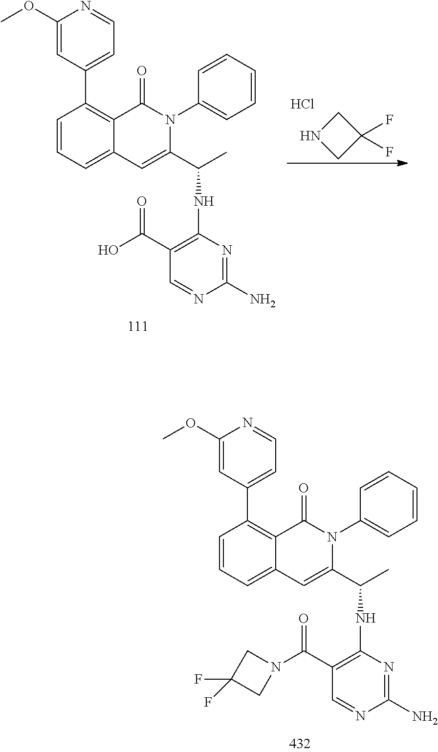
N1CC(F)(F)C1.Cl.C1=CC=C2C(=C1C1=CC=NC(OC)=C1)C(=O)N(C1=CC=CC=C1)C(C(C)NC1=C(C(O)=O)C=NC(N)=N1)=C2.C1=CC=C2C(=C1C1=CC=NC(OC)=C1)C(=O)N(C1=CC=CC=C1)C(C(C)NC1=C(C(N3CC(F)(F)C3)=O)C=NC(N)=N1)=C2
